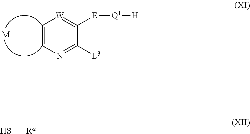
C1=CN=C([L3])C([E][Q1][H])=[W]1.[M].S[Ra]
